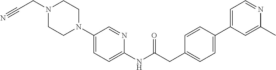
N1(CC#N)CCN(C2=CC=C(NC(CC3=CC=C(C4=CC=NC(C)=C4)C=C3)=O)N=C2)CC1
